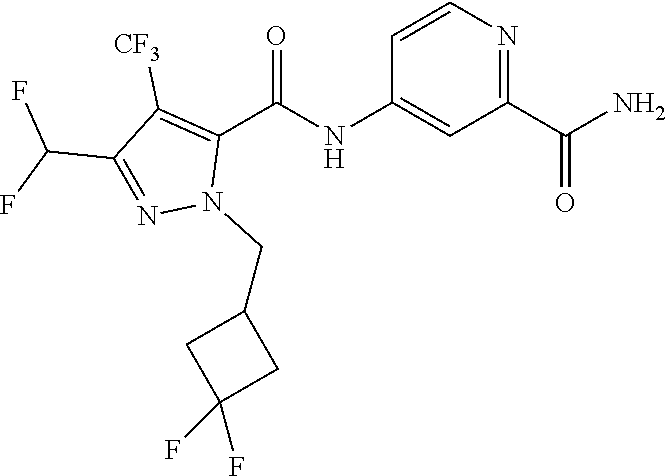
O=C(NC1=CC(C(N)=O)=NC=C1)C1=C([CF3])C(C(F)F)=NN1CC1CC(F)(F)C1
